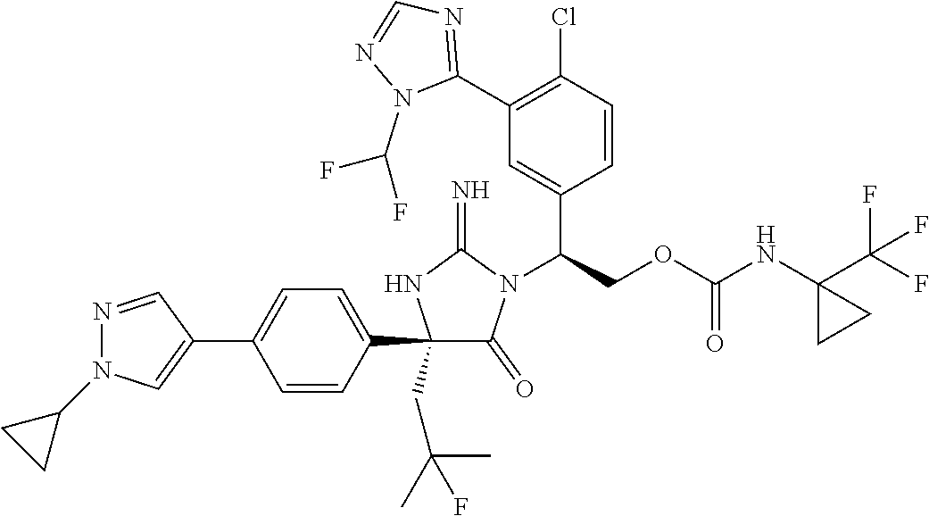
C1(C2=CC=C(C3=CN(C4CC4)N=C3)C=C2)(CC(C)(F)C)C(=O)N(C(COC(NC2(C(F)(F)F)CC2)=O)C2=CC(C3=NC=NN3C(F)F)=C(Cl)C=C2)C(=N)N1
